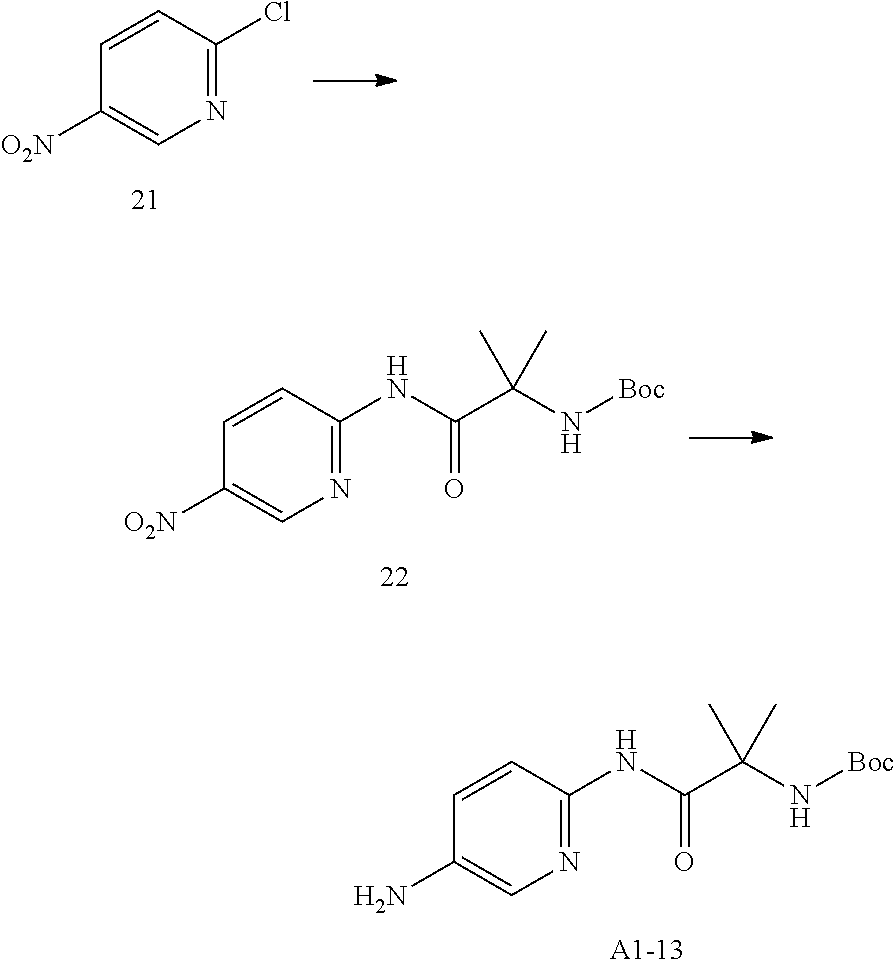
C1=CC(Cl)=NC=C1[O2N].C1=CC(NC(C(N[Boc])(C)C)=O)=NC=C1[O2N].C1=CC(NC(C(N[Boc])(C)C)=O)=NC=C1N
